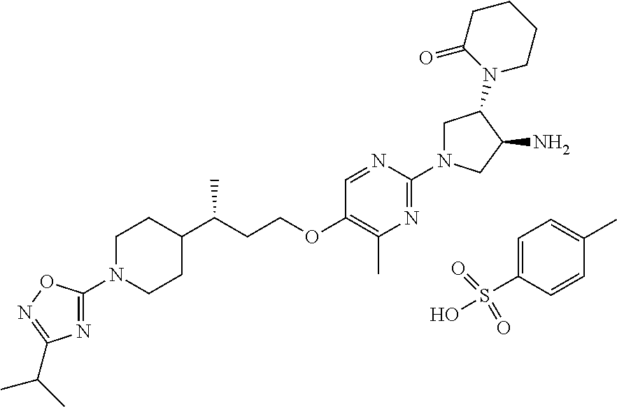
N1(C2=NC(C(C)C)=NO2)CCC(C(CCOC2=C(C)N=C(N3CC(N4CCCCC4=O)C(N)C3)N=C2)C)CC1.C1=C(S(O)(=O)=O)C=CC(C)=C1
